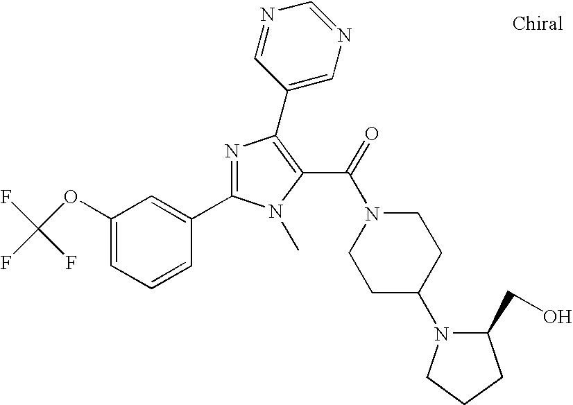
FC(F)(F)OC1=CC=CC(C2=NC(C3=CN=CN=C3)=C(C(=O)N3CCC(N4C(CO)CCC4)CC3)N2C)=C1
